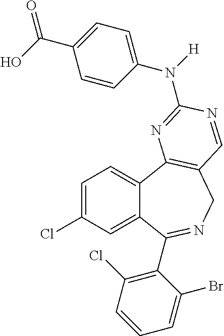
C1=C(Cl)C=C2C(=C1)C1=C(CN=C2C2=C(Cl)C=CC=C2Br)C=NC(N(C2=CC=C(C(O)=O)C=C2)[H])=N1
